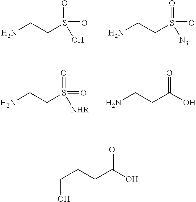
NCCS(=O)(=O)O.NCCS(=O)(=O)[N3].NCCS(=O)(=O)[NHR].NCCC(=O)O.C(CCC(=O)O)O
